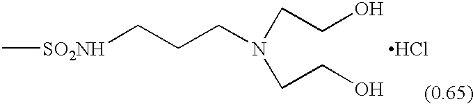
C[SO2NH]CCCN(CCO)CCO.Cl
